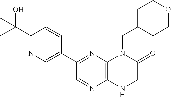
C12=C(N=C(C3=CN=C(C(O)(C)C)C=C3)C=N1)N(CC1CCOCC1)C(=O)CN2
